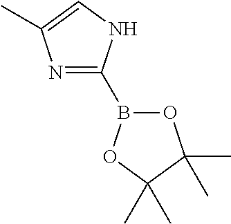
N1=C(B2OC(C)(C)C(C)(C)O2)NC=C1C
